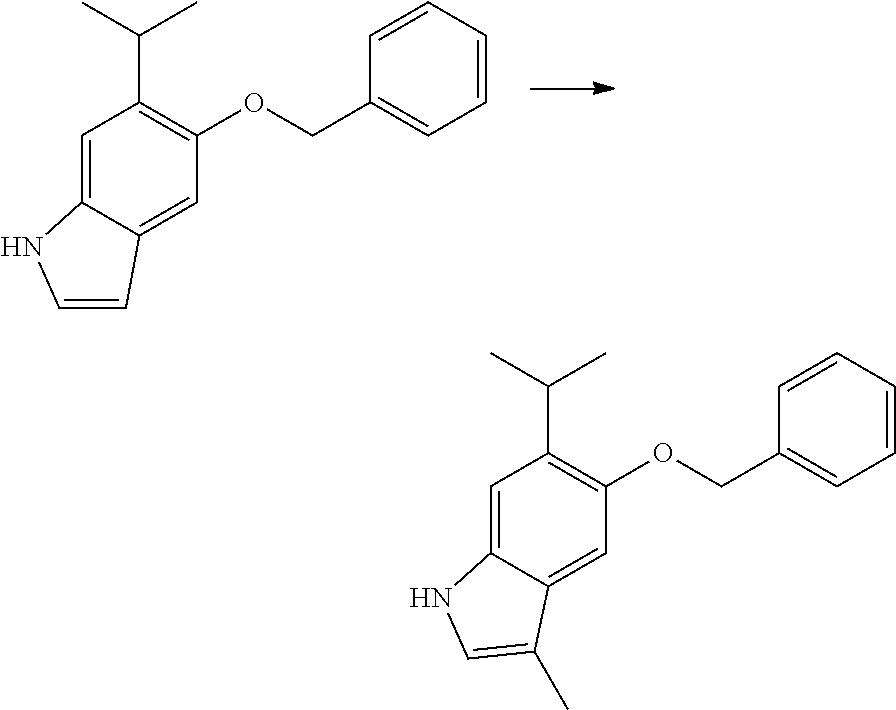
C1=C2C(=CC(OCC3=CC=CC=C3)=C1C(C)C)C=CN2.C1=C2C(=CC(OCC3=CC=CC=C3)=C1C(C)C)C(C)=CN2
